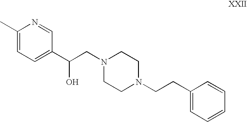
C1(C)=CC=C(C(CN2CCN(CCC3=CC=CC=C3)CC2)O)C=N1
